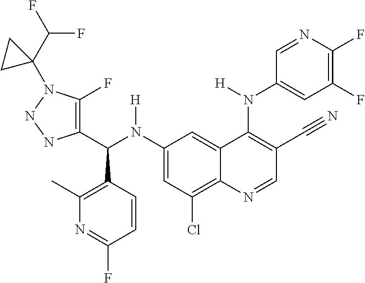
C1(N(C(C2=C(F)N(C3(C(F)F)CC3)NN2)C2=C(C)N=C(F)C=C2)[H])=CC(Cl)=C2C(=C1)C(N(C1=CC(F)=C(F)N=C1)[H])=C(C#N)C=N2
